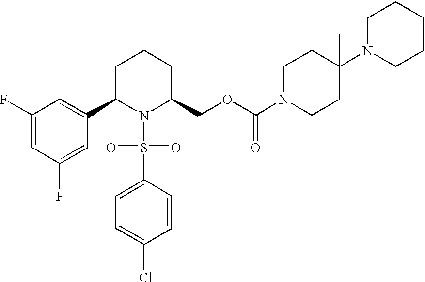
C1(F)=CC(F)=CC(C2N(S(C3=CC=C(Cl)C=C3)(=O)=O)C(COC(N3CCC(N4CCCCC4)(C)CC3)=O)CCC2)=C1
